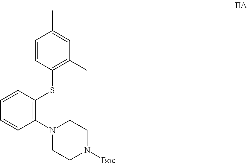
C1(N2CCN([Boc])CC2)=C(SC2=C(C)C=C(C)C=C2)C=CC=C1
